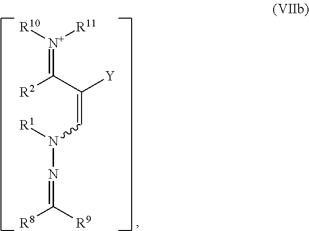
[R2]C(C(=CN([R1])N=C([R8])[R9])[Y])=[N+]([R10])[R11]
